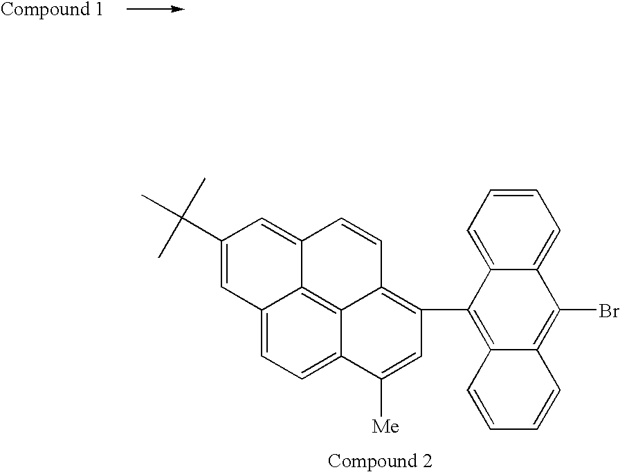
C1(C(C)(C)C)=CC2=CC=C3C4=C2C(=C1)C=CC4=C(C1=C2C(=C(Br)C4=CC=CC=C14)C=CC=C2)C=C3[Me]
